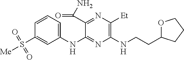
C1(NC2=NC(NCCC3OCCC3)=C([Et])N=C2C(N)=O)=CC=CC(S([Me])(=O)=O)=C1
